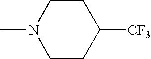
C1CN(C)CCC1[CF3]
